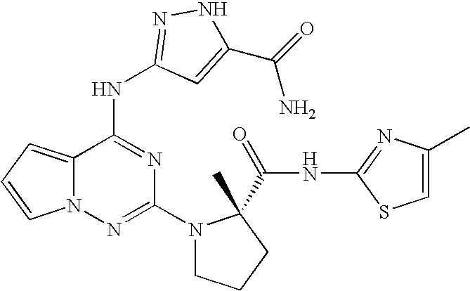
C1(N2CCCC2(C(NC2=NC(C)=CS2)=O)C)=NN2C(=CC=C2)C(NC2=NNC(C(=O)N)=C2)=N1
